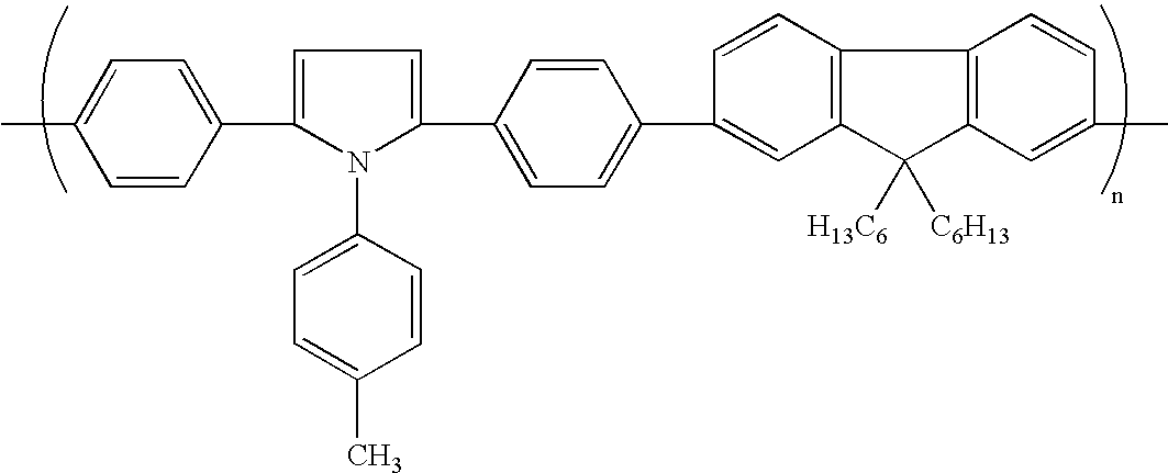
C1=CC(C2=CC=C(C3=CC=C(C4=CC5=C(C=C4)C4=C(C5([H13C6])[C6H13])C=C(C)C=C4)C=C3)N2C2=CC=C(C)C=C2)=CC=C1C
